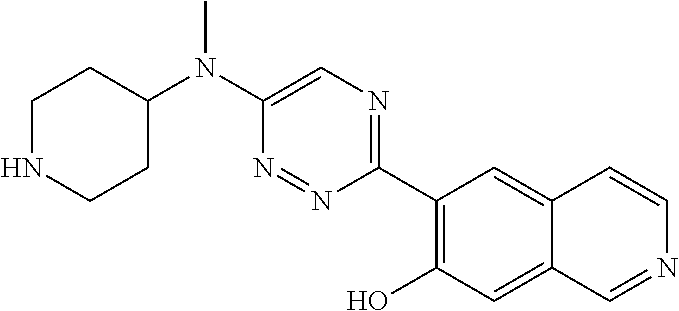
C1NCCC(N(C2=CN=C(C3=C(O)C=C4C(=C3)C=CN=C4)N=N2)C)C1
